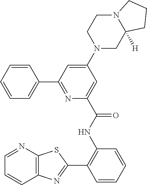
C1=NC2=C(C=C1)N=C(C1=C(NC(=O)C3=CC(N4CC5([H])N(CC4)CCC5)=CC(C4=CC=CC=C4)=N3)C=CC=C1)S2
